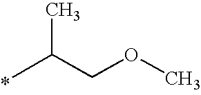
C(C(C)C)OC
